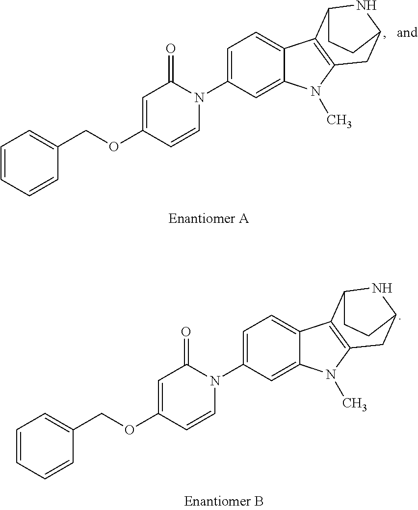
C1=CC=CC(COC2=CC(=O)N(C3=CC=C4C(=C3)N(C)C3=C4C4NC(C3)CC4)C=C2)=C1.C1=CC=CC(COC2=CC(=O)N(C3=CC=C4C(=C3)N(C)C3=C4C4NC(C3)CC4)C=C2)=C1
